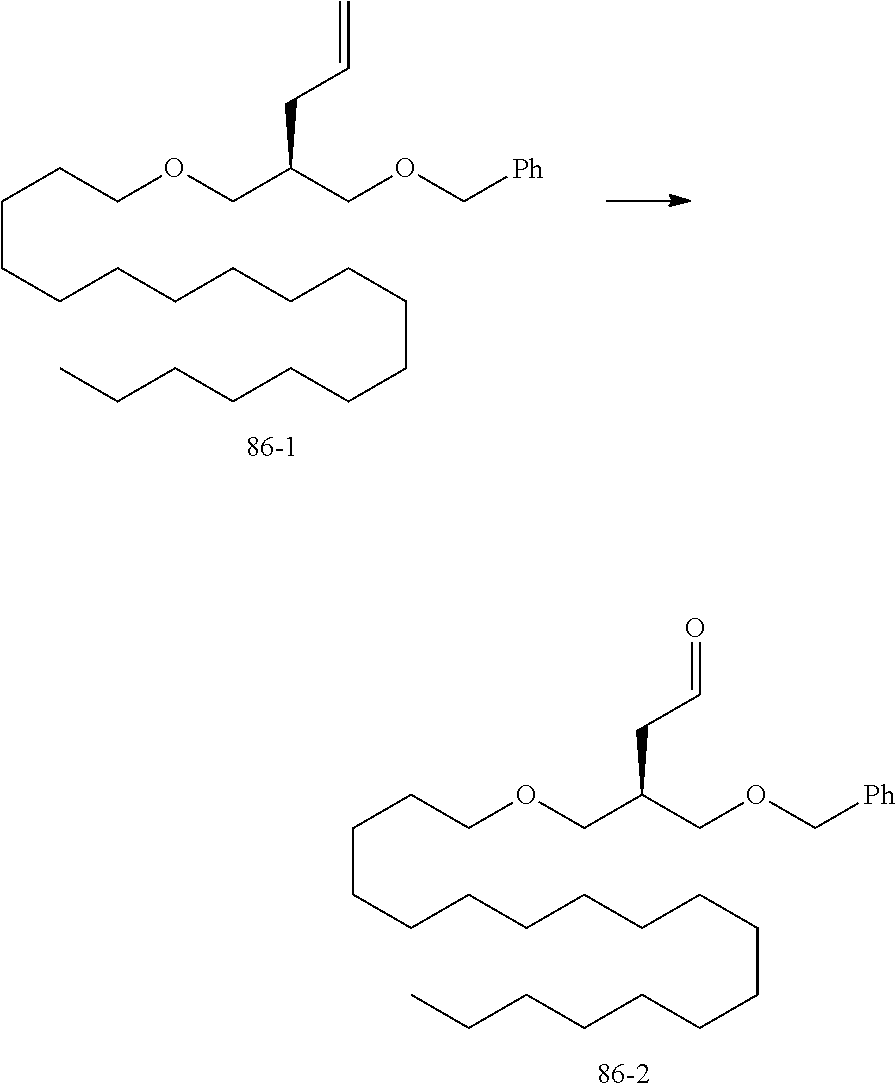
C(CCCCCCCCCCCCC)CCCCOCC(COC[Ph])CC=O.C(CCCCCCCCCCCCC)CCCCOCC(COC[Ph])CC=C
